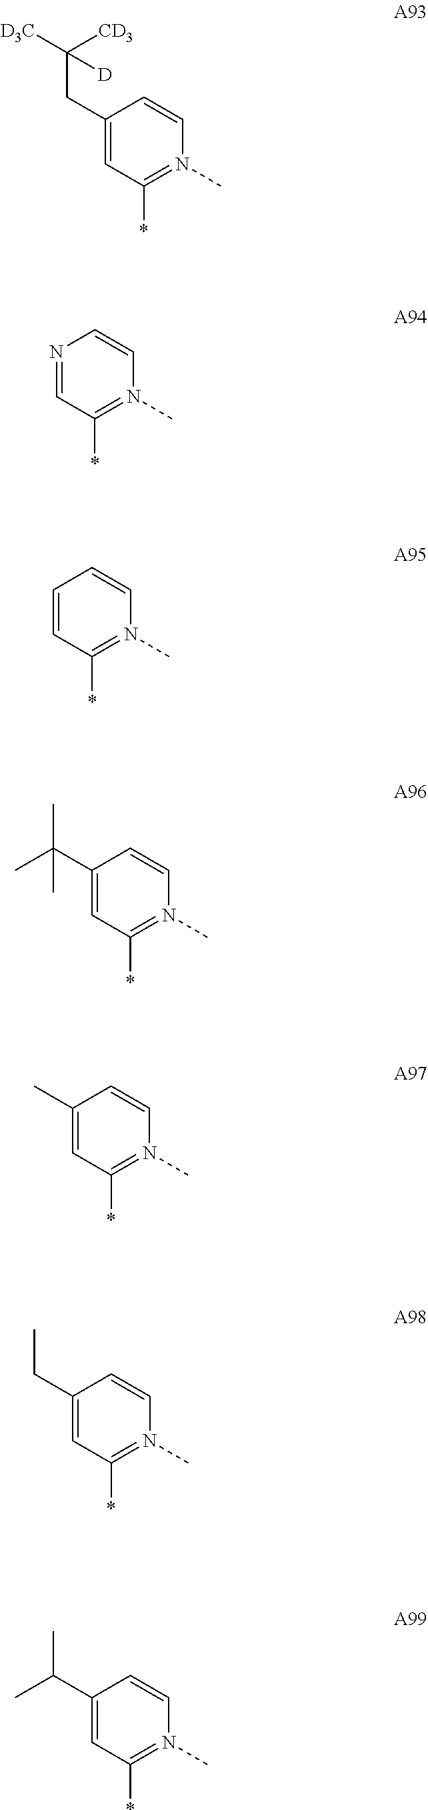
C1(CC([D3C])([CD3])[D])=CC(*)=N(C)C=C1.N1=CC(*)=N(C)C=C1.C1=CC(*)=N(C)C=C1.C1(C(C)(C)C)=CC(*)=N(C)C=C1.C1(C)=CC(*)=N(C)C=C1.C1(CC)=CC(*)=N(C)C=C1.C1(C(C)C)=CC(*)=N(C)C=C1
